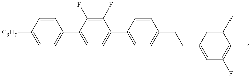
C1=C([C3H7])C=CC(C2=CC=C(C3=CC=C(CCC4=CC(F)=C(F)C(F)=C4)C=C3)C(F)=C2F)=C1
